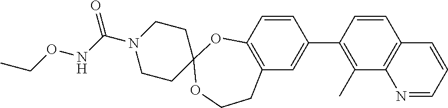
C12=C(C=CC(C3=C(C)C4=C(C=C3)C=CC=N4)=C1)OC1(OCC2)CCN(C(NOCC)=O)CC1
